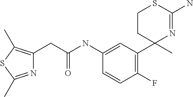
C(C(NC1=CC(C2(C)N=C(N)SCC2)=C(F)C=C1)=O)C1=C(C)SC(C)=N1
